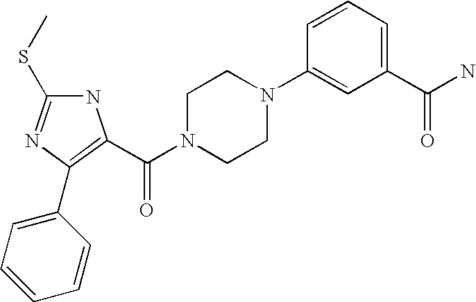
N1C(SC)=NC(C2=CC=CC=C2)=C1C(N1CCN(C2=CC(C(N)=O)=CC=C2)CC1)=O
